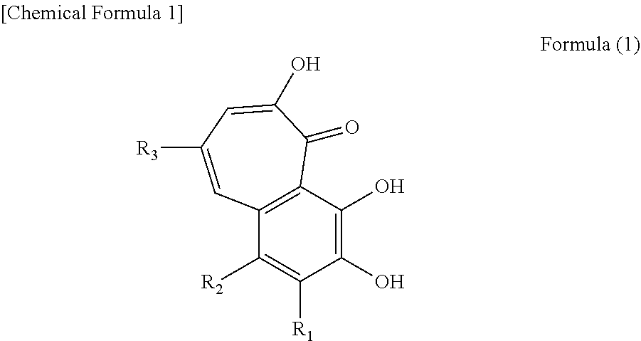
C12=C(C(O)=C(O)C([R1])=C1[R2])C(=O)C(O)=CC([R3])=C2
